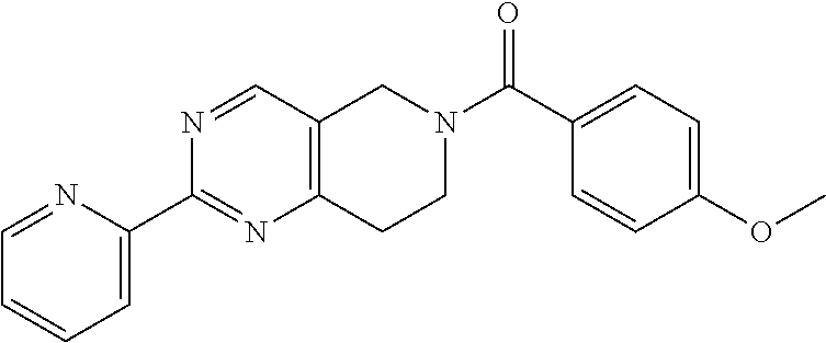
C1=NC(C2=NC3=C(C=N2)CN(C(C2=CC=C(OC)C=C2)=O)CC3)=CC=C1
